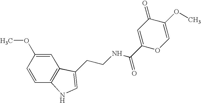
C12=C(C=CC(OC)=C1)NC=C2CCNC(C1=CC(=O)C(OC)=CO1)=O
